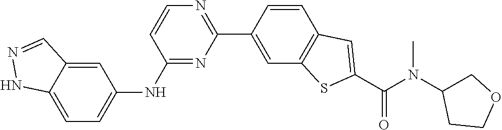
C12=CC=C(NC3=NC(C4=CC5=C(C=C4)C=C(C(N(C4COCC4)C)=O)S5)=NC=C3)C=C1C=NN2
